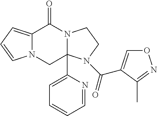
C12=CC=CN1CC1(C3=CC=CC=N3)N(C2=O)CCN1C(=O)C1=CON=C1C
